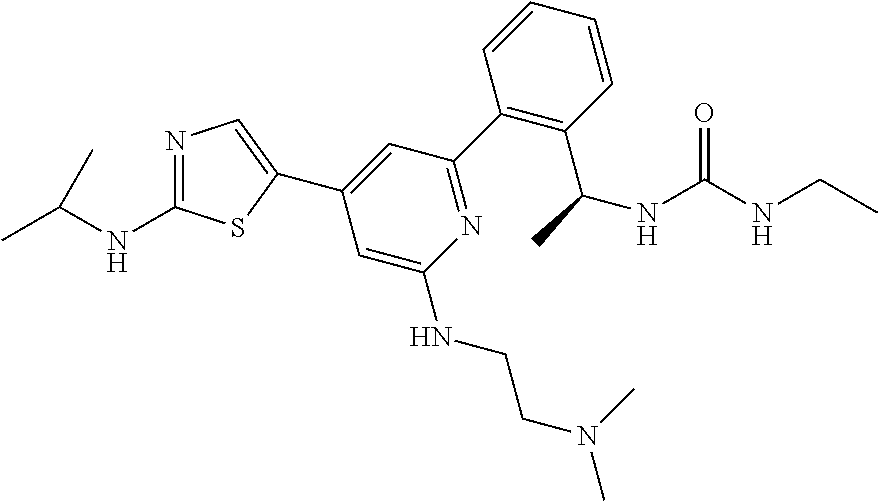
N1=C(NC(C)C)SC(C2=CC(C3=C(C(C)NC(NCC)=O)C=CC=C3)=NC(NCCN(C)C)=C2)=C1
